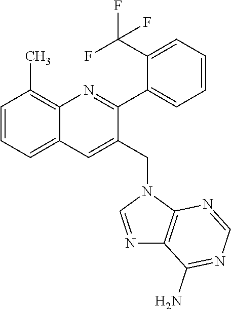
C1=CC=C2C(=C1C)N=C(C1=CC=CC=C1C(F)(F)F)C(CN1C=NC3=C1N=CN=C3N)=C2
